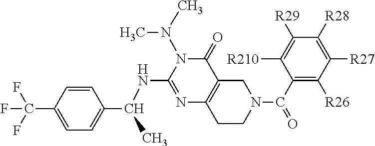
C1=C(C(F)(F)F)C=CC(C(NC2=NC3=C(C(=O)N2N(C)C)CN(C(=O)C2=C([R26])C([R27])=C([R28])C([R29])=C2[R210])CC3)C)=C1
